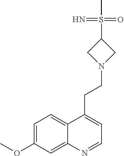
C1=C(OC)C=C2C(=C1)C(CCN1CC(S(C)(=O)=N)C1)=CC=N2
